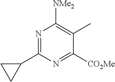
C1(C2=NC([NMe2])=C(C)C([CO2Me])=N2)CC1
